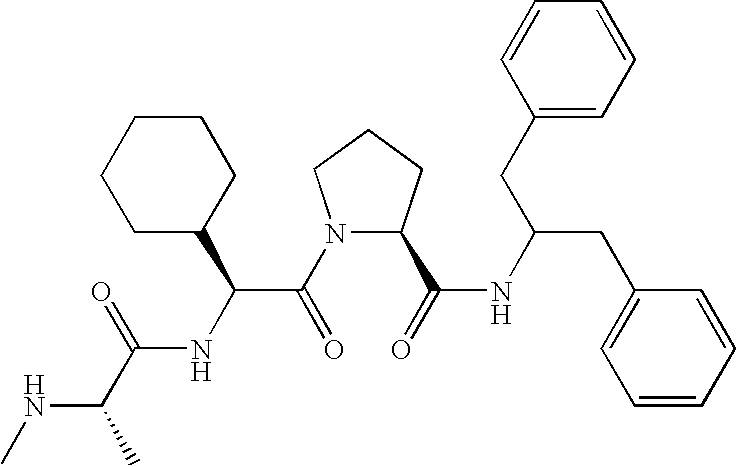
CNC(C(=O)NC(C(N1C(C(=O)NC(CC2=CC=CC=C2)CC2=CC=CC=C2)CCC1)=O)C1CCCCC1)C
